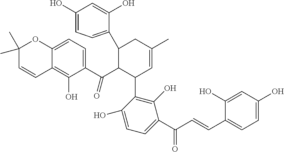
C1=C(O)C=C(O)C(C=CC(C2=CC=C(O)C(C3C=C(C)CC(C4=CC=C(O)C=C4O)C3C(C3=CC=C4C(=C3O)C=CC(C)(C)O4)=O)=C2O)=O)=C1
